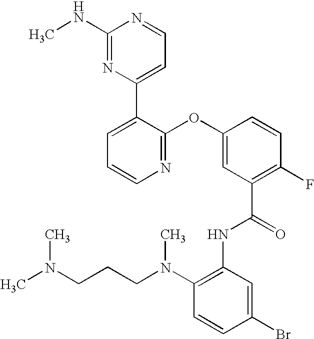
N1=C(OC2=CC(C(=O)NC3=C(N(CCCN(C)C)C)C=CC(Br)=C3)=C(F)C=C2)C(C2=CC=NC(NC)=N2)=CC=C1
